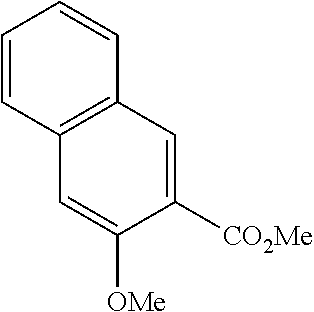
C1=CC2=C(C=C1)C=C([CO2Me])C([OMe])=C2
